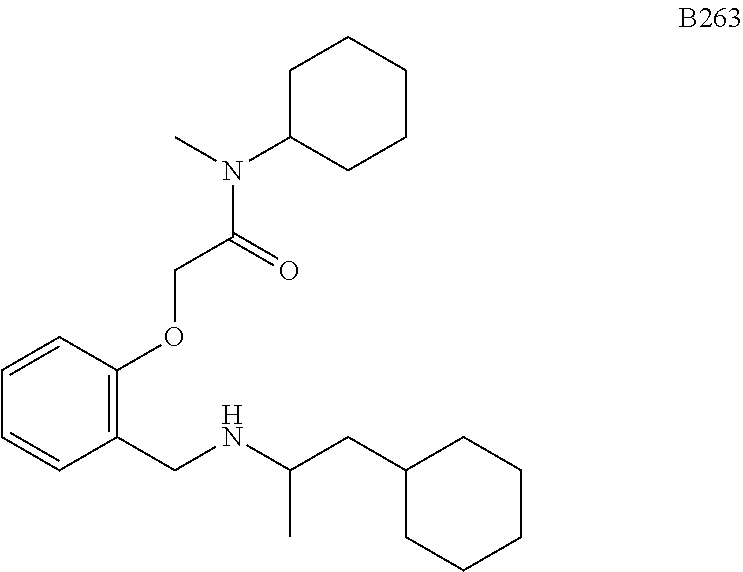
C1=CC(OCC(=O)N(C2CCCCC2)C)=C(CNC(C)CC2CCCCC2)C=C1
